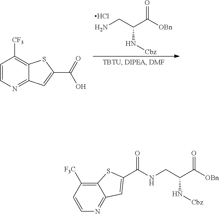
O=C([OBn])C(CN)N[Cbz].Cl.C12=NC=CC([CF3])=C1SC(C(=O)O)=C2.C12=C([F3C])C=CN=C1C=C(C(NCC(C([OBn])=O)N[Cbz])=O)S2
